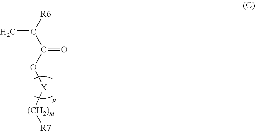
C=C([R6])C(O[X][(CH2)m][R7])=O
